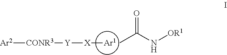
[Ar2][CONR3][Y][X][Ar1].CC(N[OR1])=O
